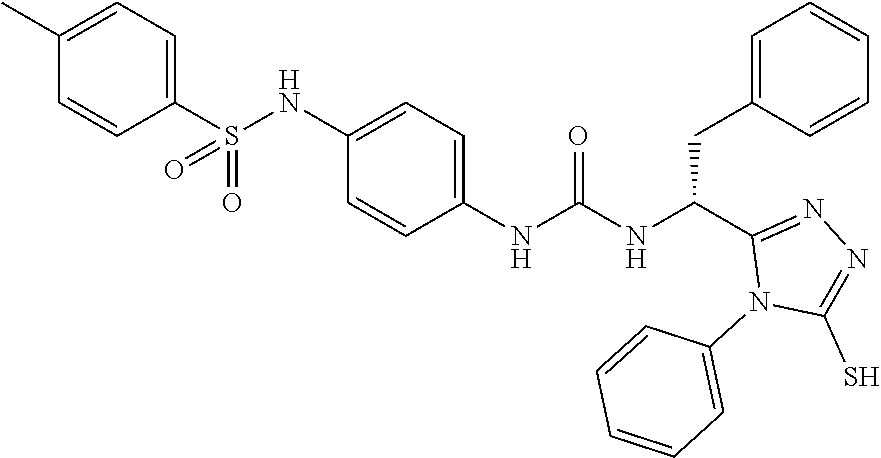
C1(S(NC2=CC=C(NC(NC(C3=NN=C(S)N3C3=CC=CC=C3)CC3=CC=CC=C3)=O)C=C2)(=O)=O)=CC=C(C)C=C1
